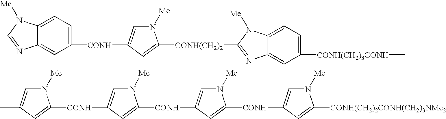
C12=CC([CONH]C3=CN([Me])C([CONH(CH2)2]C4=NC5=CC([CONH(CH2)3CONH]C)=CC=C5N4[Me])=C3)=CC=C1N([Me])C=N2.N1([Me])C=C([CONH]C2=CC(C)=CN2[Me])C=C1[CONH]C1=CN([Me])C([CONH]C2=CN([Me])C([CONH(CH2)2CONH(CH2)3NMe2])=C2)=C1
